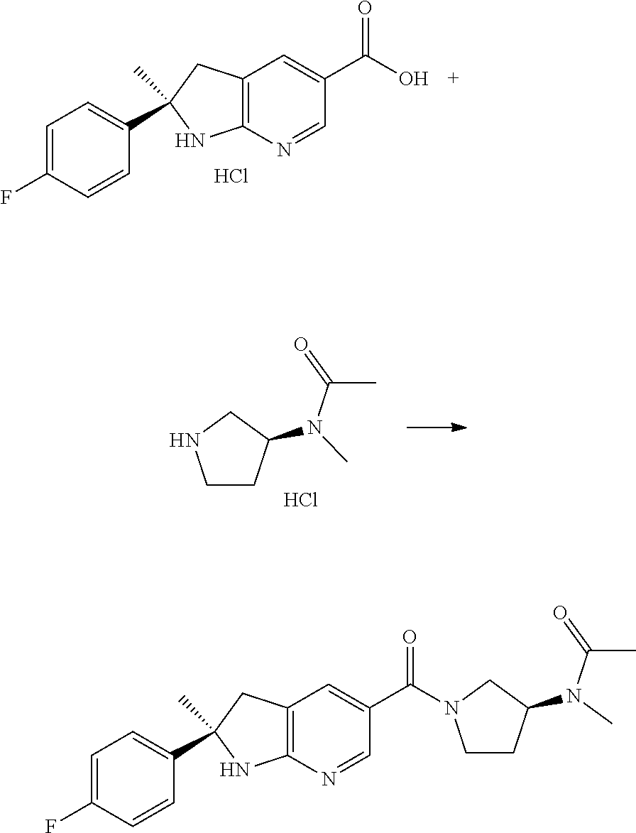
C1=C(F)C=CC(C2(C)CC3=C(N=CC(C(O)=O)=C3)N2)=C1.Cl.C1CC(N(C(C)=O)C)CN1.Cl.C1=C(F)C=CC(C2(C)CC3=C(N=CC(C(=O)N4CCC(N(C(C)=O)C)C4)=C3)N2)=C1
